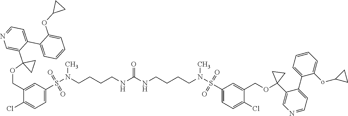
C1(COC2(C3=CN=CC=C3C3=CC=CC=C3OC3CC3)CC2)=CC(S(N(CCCCNC(NCCCCN(S(C2=CC=C(Cl)C(COC3(C4=CN=CC=C4C4=CC=CC=C4oC4CC4)CC3)=C2)(=O)=O)C)=O)C)(=O)=O)=CC=C1Cl
